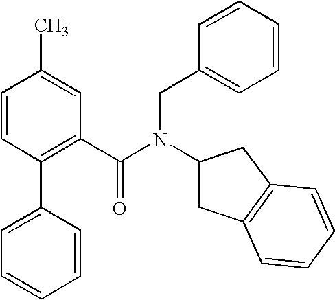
C1(C2=CC=CC=C2)=C(C(N(CC2=CC=CC=C2)C2CC3=C(C2)C=CC=C3)=O)C=C(C)C=C1
